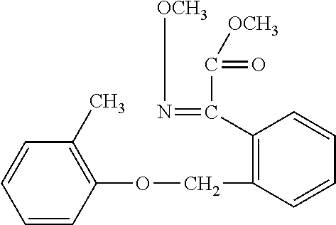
C1=CC(OCC2=C(C(=N[OCH3])C(=O)[OCH3])C=CC=C2)=C(C)C=C1
